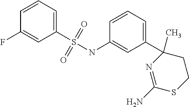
C1(F)=CC(S(NC2=CC(C3(C)N=C(N)SCC3)=CC=C2)(=O)=O)=CC=C1
